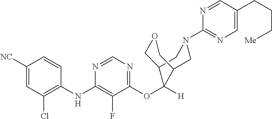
C1=CC(NC2=C(F)C(OC3([H])C4COCC3CN(C3=NC=C(CCC[Me])C=N3)C4)=NC=N2)=C(Cl)C=C1[NC]
